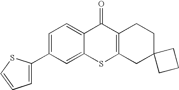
C1=C(C2=CC=CS2)C=C2C(=C1)C(=O)C1=C(S2)CC2(CC1)CCC2
